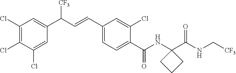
C1(Cl)=C(Cl)C(Cl)=CC(C(C=CC2=CC=C(C(NC3(C(NC[CF3])=O)CCC3)=O)C(Cl)=C2)[CF3])=C1
